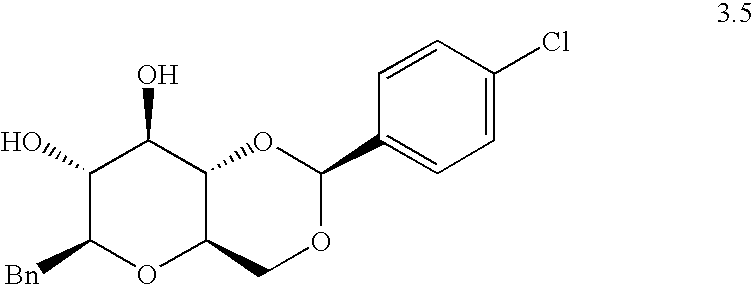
C1(O)C([Bn])OC2C(C1O)OC(C1=CC=C(Cl)C=C1)OC2
